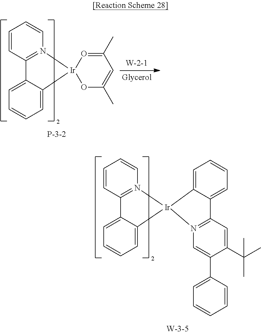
C1=CC2=N(C=C1)[Ir]1(C3=CC=CC=C23)OC(C)=CC(C)=O1.C1=CC2=N(C=C1)[Ir]1(C3=CC=CC=C23)C2=CC=CC=C2C2=N1C=C(C1=CC=CC=C1)C(C(C)(C)C)=C2
